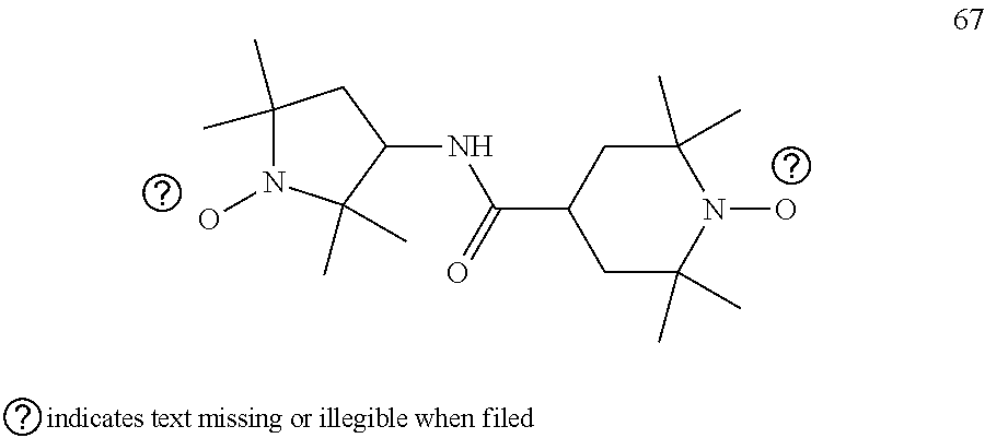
C1(C)(C)N(O)C(C)(C)C(NC(C2CC(C)(C)N(O)C(C)(C)C2)=O)C1
